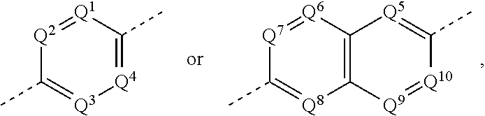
C1(C)=[Q8]C2=C([Q6]=[Q7]1)[Q5]=C(C)[Q10]=[Q9]2.C1(C)=[Q3][Q4]=C(C)[Q1]=[Q2]1
